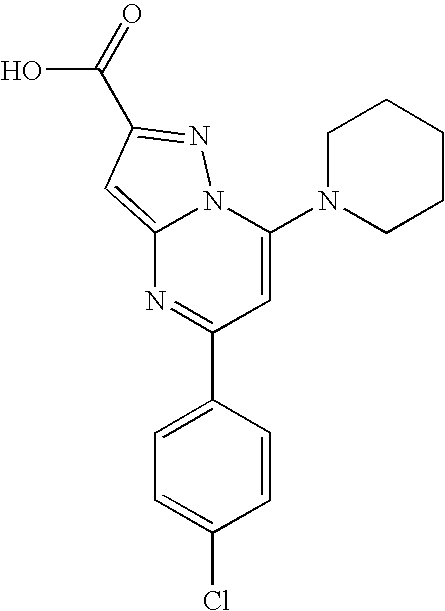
C1(C2=CC=C(Cl)C=C2)=NC2=CC(C(O)=O)=NN2C(N2CCCCC2)=C1
